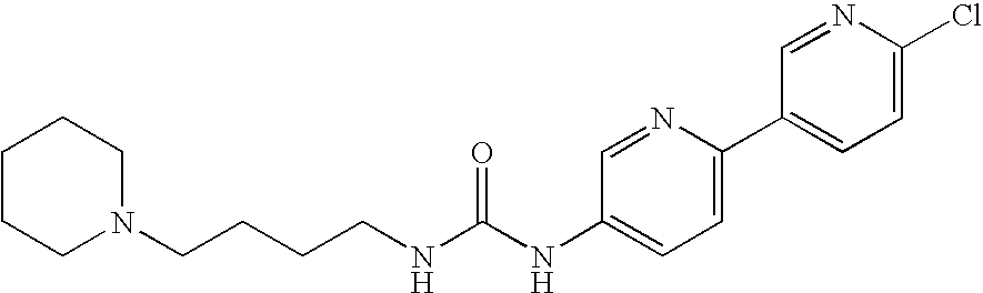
C1CCN(CCCCNC(NC2=CC=C(C3=CC=C(Cl)N=C3)N=C2)=O)CC1
